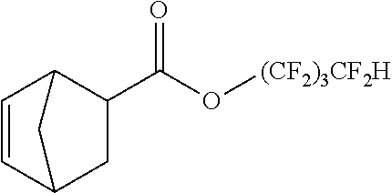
O(C(C1CC2C=CC1C2)=O)[(CF2)3CF2H]
